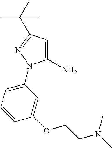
C1(N2C(N)=CC(C(C)(C)C)=N2)=CC=CC(OCCN(C)C)=C1
